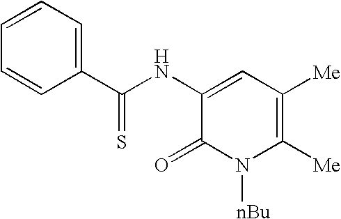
C1(NC(C2=CC=CC=C2)=S)=CC([Me])=C([Me])N([nBu])C1=O
